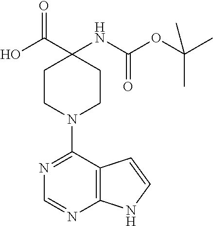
C1(C(O)=O)(NC(OC(C)(C)C)=O)CCN(C2=NC=NC3=C2C=CN3)CC1
